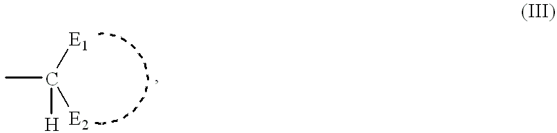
CC([E2])([E1])[H]
